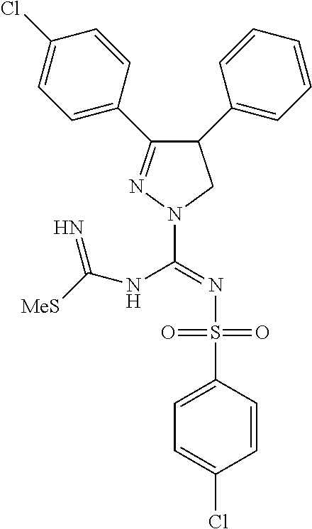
C1(C2=CC=CC=C2)C(C2=CC=C(Cl)C=C2)=NN(C(NC(=N)[MeS])=NS(C2=CC=C(Cl)C=C2)(=O)=O)C1
